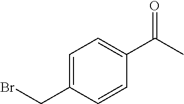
C1=C(CBr)C=CC(C(C)=O)=C1
